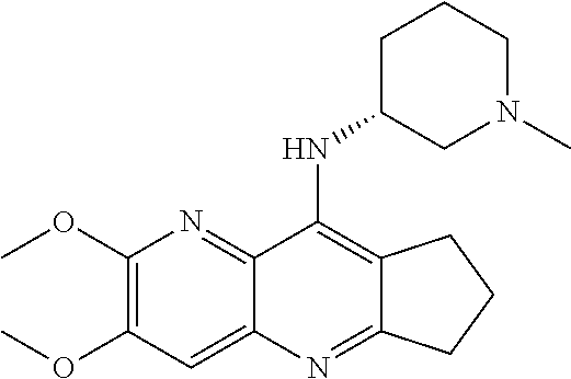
C1(OC)=C(OC)C=C2C(=N1)C(NC1CN(C)CCC1)=C1C(=N2)CCC1
